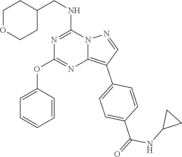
C1(CNC2=NC(OC3=CC=CC=C3)=NC3=C(C4=CC=C(C(=O)NC5CC5)C=C4)C=NN23)CCOCC1
